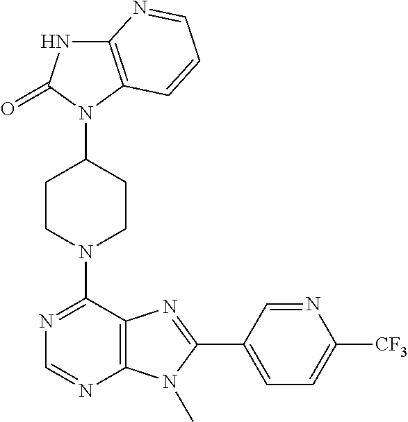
C12=C(N(C3CCN(C4=NC=NC5=C4N=C(C4=CC=C([CF3])N=C4)N5C)CC3)C(=O)N1)C=CC=N2
